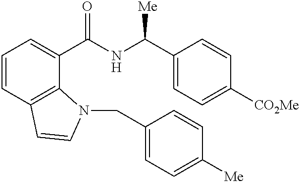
C1=CC2=C(C(C(NC(C3=CC=C([CO2Me])C=C3)[Me])=O)=C1)N(CC1=CC=C([Me])C=C1)C=C2
